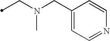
C(N(CC1=CC=NC=C1)C)C
